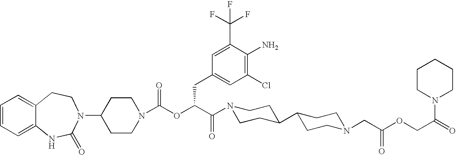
C1(N2C(=O)NC3=CC=CC=C3CC2)CCN(C(OC(C(N2CCC(C3CCN(CC(=O)OCC(N4CCCCC4)=O)CC3)CC2)=O)CC2=CC(Cl)=C(N)C(C(F)(F)F)=C2)=O)CC1
